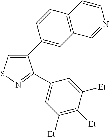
C1(C2=CC3=C(C=C2)C=CN=C3)=CSN=C1C1=CC([Et])=C([Et])C([Et])=C1
